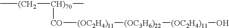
[CO]([(OC2H4)11][(OC3H6)22][(OC2H4)11]O)[CH)70]([(CH2]C)C
